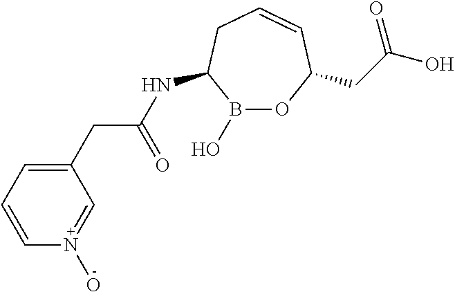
N(C(CC1=CC=CN(O)C1)=O)C1B(O)OC(CC(O)=O)C=CC1
